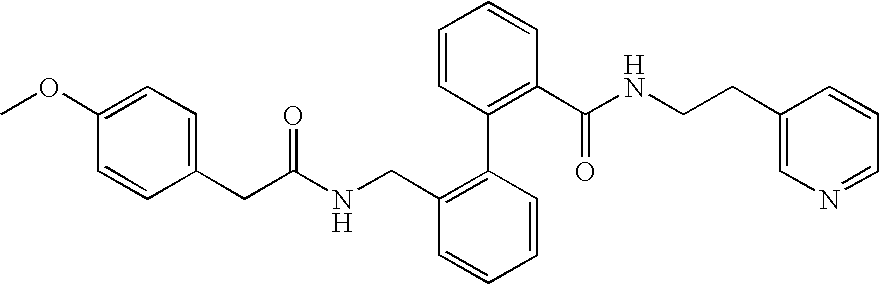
C1(CC(NCC2=C(C3=C(C(NCCC4=CN=CC=C4)=O)C=CC=C3)C=CC=C2)=O)=CC=C(OC)C=C1
